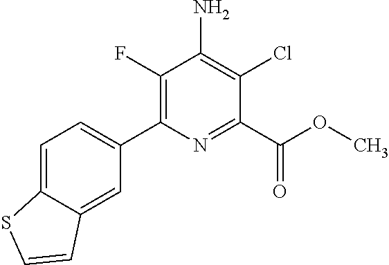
C1(F)=C(C2=CC=C3C(=C2)C=CS3)N=C(C(OC)=O)C(Cl)=C1N
